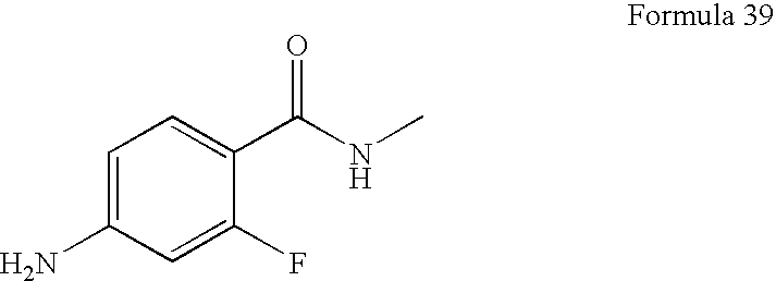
C1=C(N)C=C(F)C(C(NC)=O)=C1
